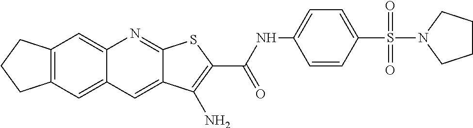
C12=CC3=CC4=C(C=C3N=C1SC(C(=O)NC1=CC=C(S(N3CCCC3)(=O)=O)C=C1)=C2N)CCC4
